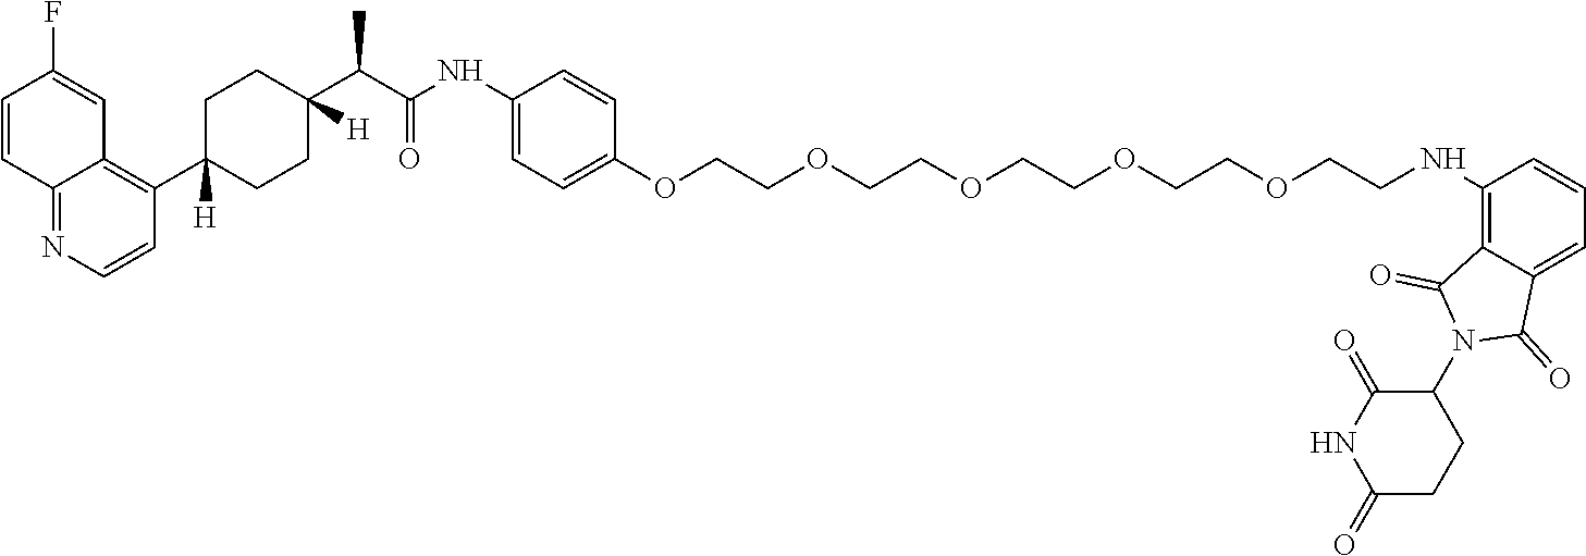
C1=CC2=NC=CC(C3([H])CCC(C(C(NC4=CC=C(OCCOCCOCCOCCOCCNC5=C6C(=CC=C5)C(=O)N(C5C(=O)NC(=O)CC5)C6=O)C=C4)=O)C)([H])CC3)=C2C=C1F
